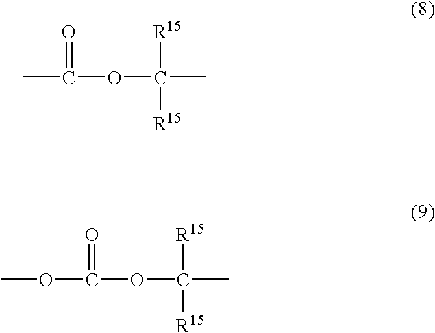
CC(OC(C)([R15])[R15])=O.O(C(OC(C)([R15])[R15])=O)C
